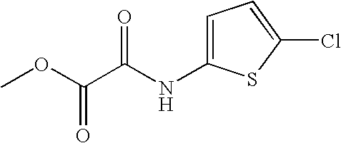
C1=C(NC(C(OC)=O)=O)SC(Cl)=C1
